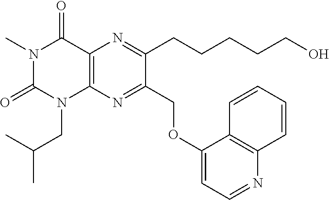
C1(OCC2=NC3=C(N=C2CCCCCO)C(=O)N(C)C(=O)N3CC(C)C)=CC=NC2=C1C=CC=C2
